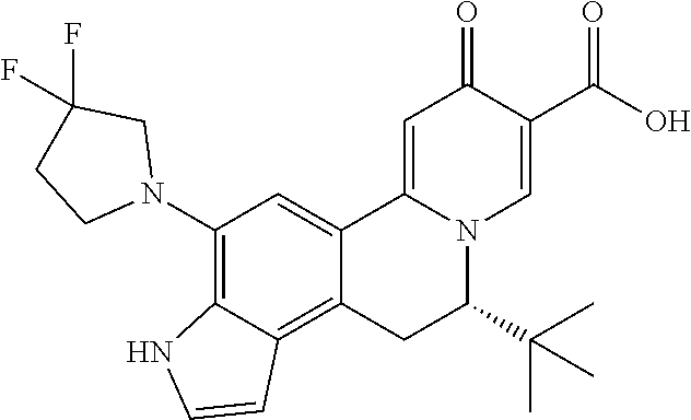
C12=CC(N3CC(F)(F)CC3)=C3C(=C1CC(C(C)(C)C)N1C2=CC(=O)C(C(O)=O)=C1)C=CN3
